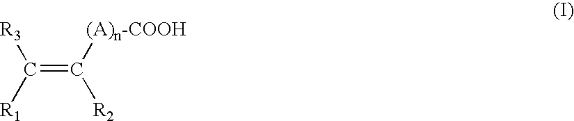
C(=C([(A)n-COOH])[R2])([R1])[R3]
